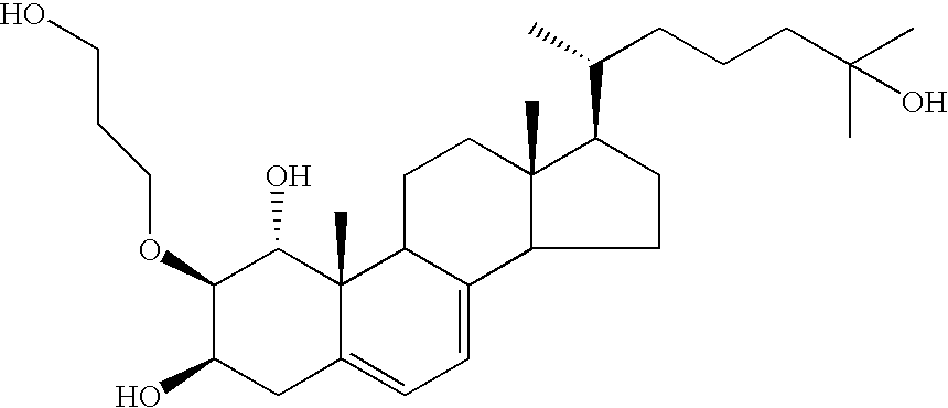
C1(OCCCO)C(O)CC2=CC=C3C(C2(C)C1O)CCC1(C)C3CCC1C(C)CCCC(C)(C)O
